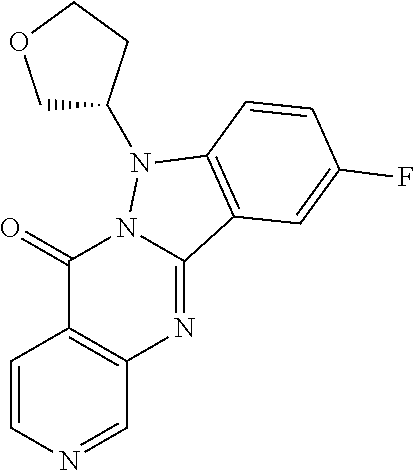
C1C(N2N3C(=O)C4=C(N=C3C3=C2C=CC(F)=C3)C=NC=C4)CCO1
